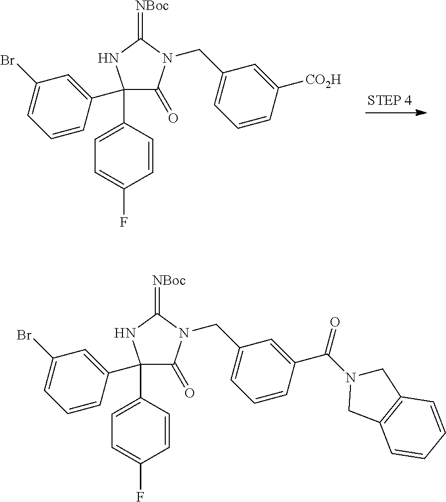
C1(C2=CC(Br)=CC=C2)(C2=CC=C(F)C=C2)C(=O)N(CC2=CC=CC([CO2H])=C2)C(=[NBoc])N1.C1(C2=CC(Br)=CC=C2)(C2=CC=C(F)C=C2)C(=O)N(CC2=CC=CC(C(=O)N3CC4=C(C3)C=CC=C4)=C2)C(=[NBoc])N1
